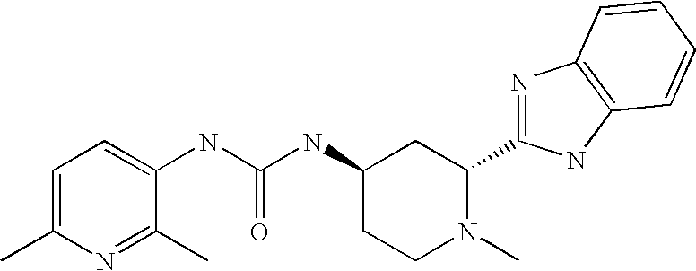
C1=C(C)N=C(C)C(NC(NC2CCN(C)C(C3=NC4=C(N3)C=CC=C4)C2)=O)=C1
